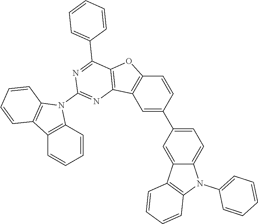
C1=C(C2=CC3=C(C=C2)OC2=C3N=C(N3C4=C(C=CC=C4)C4=C3C=CC=C4)N=C2C2=CC=CC=C2)C=C2C(=C1)N(C1=CC=CC=C1)C1=C2C=CC=C1
